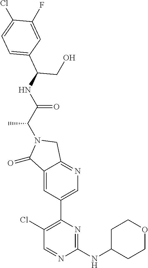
C1(=O)C2=CC(C3=C(Cl)C=NC(NC4CCOCC4)=N3)=CN=C2CN1C(C(=O)NC(C1=CC=C(Cl)C(F)=C1)CO)C
